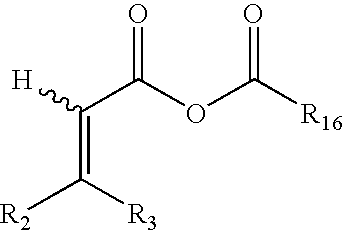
[H]C(C(OC([R16])=O)=O)=C([R2])[R3]
